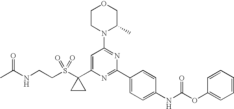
C(S(C1(C2=CC(N3C(C)COCC3)=NC(C3=CC=C(NC(OC4=CC=CC=C4)=O)C=C3)=N2)CC1)(=O)=O)CNC(C)=O
